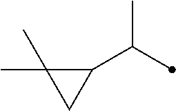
C1(C(C)C)C(C)(C)C1
